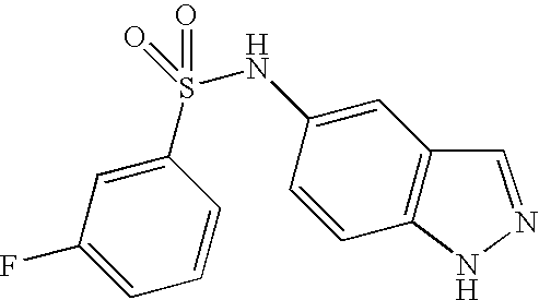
C1(S(NC2=CC3=C(C=C2)NN=C3)(=O)=O)=CC(F)=CC=C1
